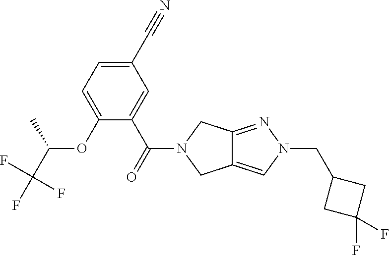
C12=CN(CC3CC(F)(F)C3)N=C1CN(C(C1=CC(C#N)=CC=C1OC(C)C(F)(F)F)=O)C2
